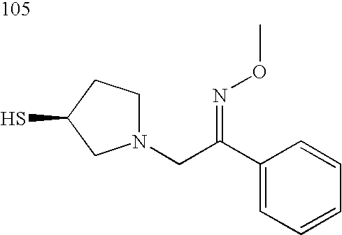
C1N(CC(C2=CC=CC=C2)=NOC)CC(S)C1
